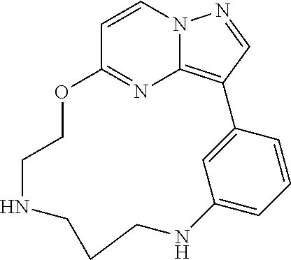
C1=CN2C3=C(C=N2)C2=CC(=CC=C2)NCCCNCCOC1=N3
